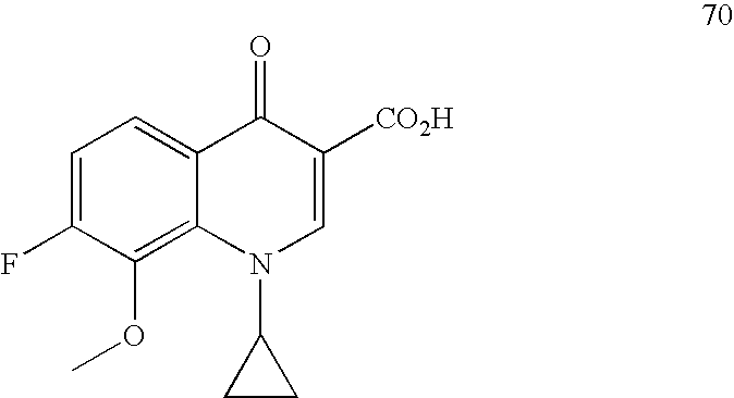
C12=CC=C(F)C(OC)=C1N(C1CC1)C=C([CO2H])C2=O
